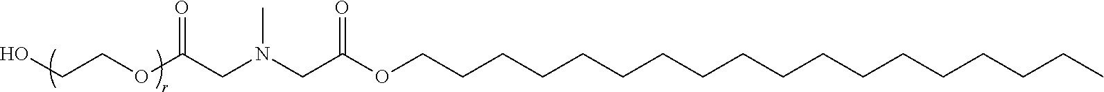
CN(CC(=O)OCCCCCCCCCCCCCCCCCC)CC(OCCO)=O
